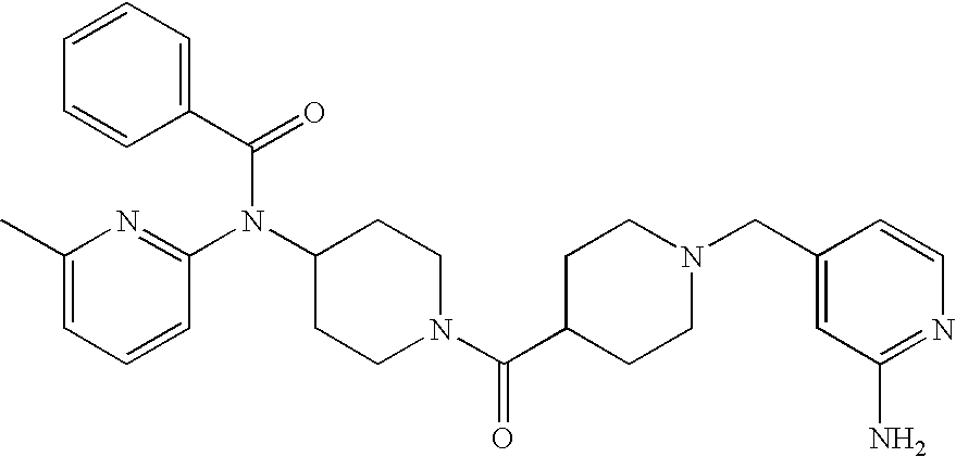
C1(N(C2CCN(C(C3CCN(CC4=CC(N)=NC=C4)CC3)=O)CC2)C(C2=CC=CC=C2)=O)=NC(C)=CC=C1
